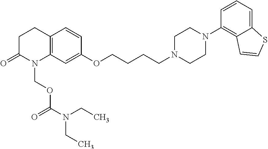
C12=C(C=C(OCCCCN3CCN(C4=C5C(=CC=C4)SC=C5)CC3)C=C1)N(COC(=O)N(CC)CC)C(=O)CC2
